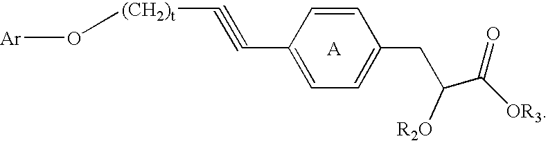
C(C([R2O])C([OR3])=O)C1=CC=C(C#C[(CH2)t]O[Ar])C=C1.[A]
